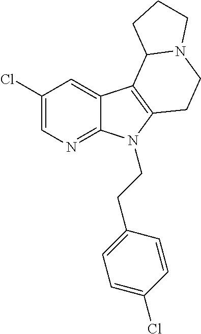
C1(Cl)=CN=C2C(=C1)C1=C(N2CCC2=CC=C(Cl)C=C2)CCN2C1CCC2
